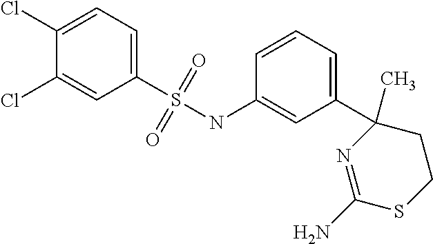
C1(S(NC2=CC(C3(C)N=C(N)SCC3)=CC=C2)(=O)=O)=CC=C(Cl)C(Cl)=C1
